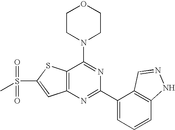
C1CN(C2=NC(C3=CC=CC4=C3C=NN4)=NC3=C2SC(S(=O)(=O)C)=C3)CCO1
